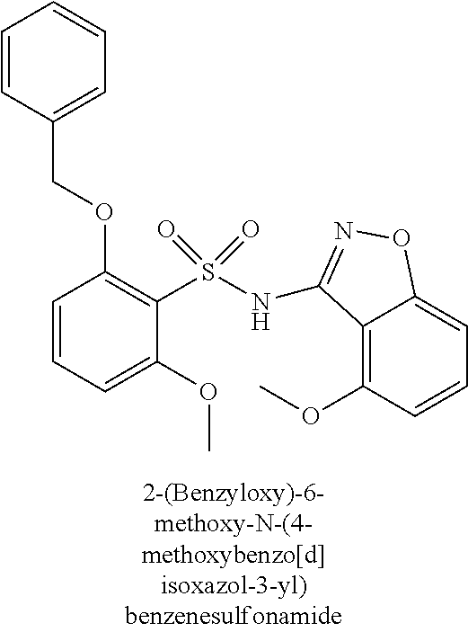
C1=CC=C(OC)C(S(=O)(=O)NC2=NOC3=CC=CC(OC)=C32)=C1OCC1=CC=CC=C1
